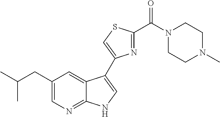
C1=C(CC(C)C)C=C2C(=N1)NC=C2C1=CSC(C(N2CCN(C)CC2)=O)=N1
